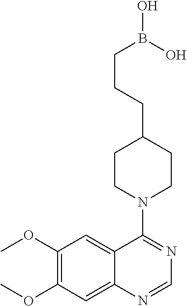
C1(OC)=C(OC)C=C2C(=C1)C(N1CCC(CCCB(O)O)CC1)=NC=N2
